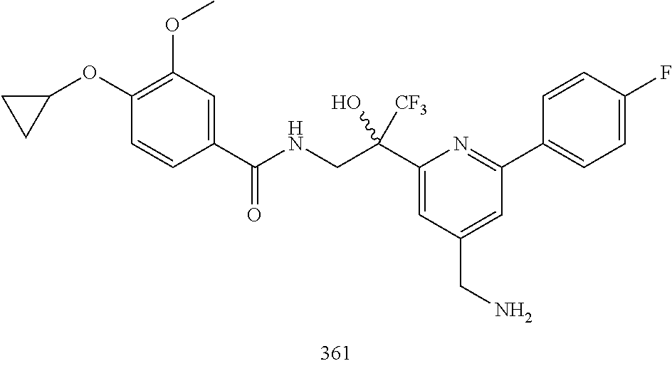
C1=C(F)C=CC(C2=NC(C(CNC(C3=CC(OC)=C(OC4CC4)C=C3)=O)(O)[CF3])=CC(CN)=C2)=C1
